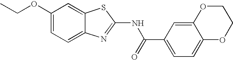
C1(OCC)=CC=C2C(=C1)SC(NC(=O)C1=CC=C3C(=C1)OCCO3)=N2
